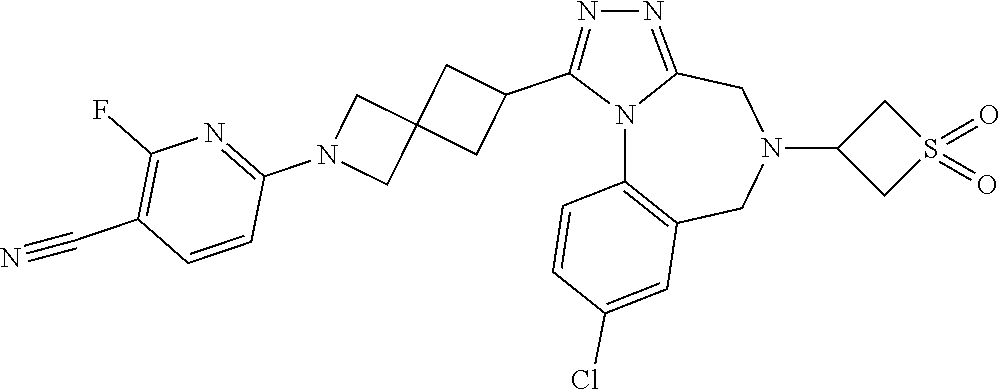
N12C3=C(CN(C4CS(=O)(=O)C4)CC1=NN=C2C1CC2(C1)CN(C1=NC(F)=C(C#N)C=C1)C2)C=C(Cl)C=C3
